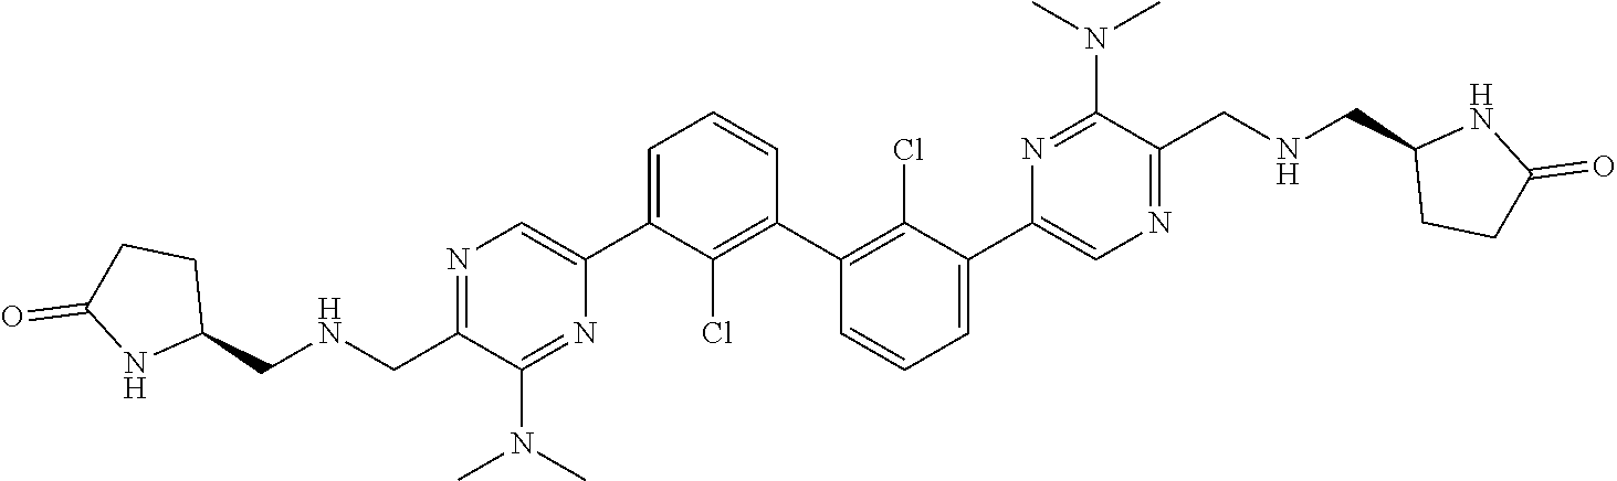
N1=C(CNCC2CCC(=O)N2)C(N(C)C)=NC(C2=CC=CC(C3=C(Cl)C(C4=CN=C(CNCC5CCC(=O)N5)C(N(C)C)=N4)=CC=C3)=C2Cl)=C1
